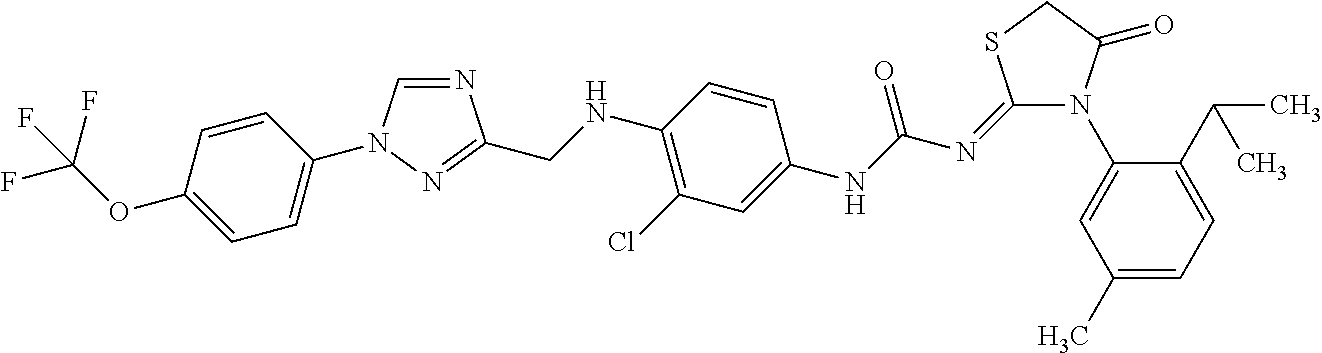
N1(C2=CC(C)=CC=C2C(C)C)C(=O)CSC1=NC(NC1=CC(Cl)=C(NCC2=NN(C3=CC=C(OC(F)(F)F)C=C3)C=N2)C=C1)=O
